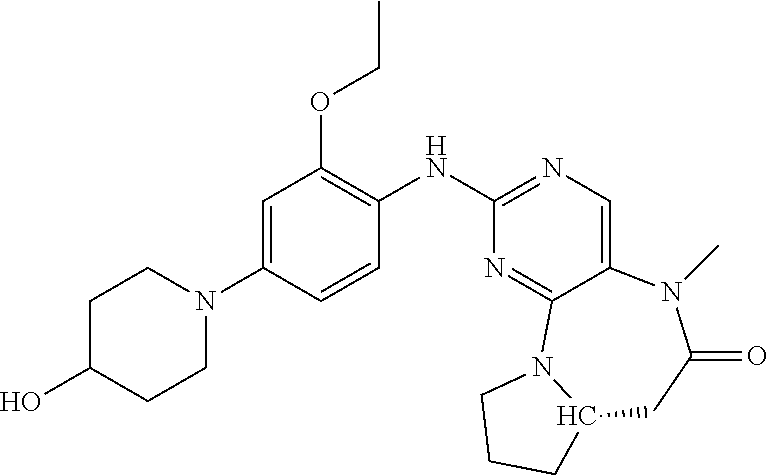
C1C(O)CCN(C2=CC(OCC)=C(NC3=NC=C4C(=N3)N3C(CC(=O)N4C)CCC3)C=C2)C1
